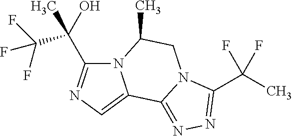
N12C(C(C(F)(F)F)(O)C)=NC=C1C1=NN=C(C(C)(F)F)N1CC2C
